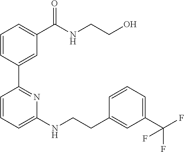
C1=CC(C2=NC(NCCC3=CC(C(F)(F)F)=CC=C3)=CC=C2)=CC(C(NCCO)=O)=C1
